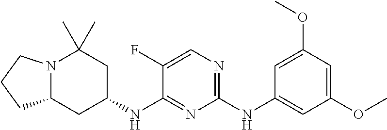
C1(NC2=CC(OC)=CC(OC)=C2)=NC=C(F)C(NC2CC(C)(C)N3C(C2)CCC3)=N1
